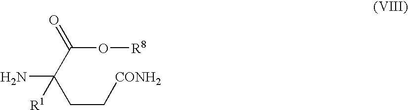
C(C[CONH2])C(C(O[R8])=O)(N)[R1]
